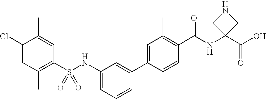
C1(S(NC2=CC=CC(C3=CC(C)=C(C(NC4(C(O)=O)CNC4)=O)C=C3)=C2)(=O)=O)=C(C)C=C(Cl)C(C)=C1
